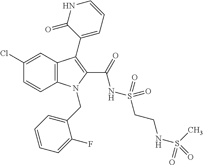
C1(Cl)=CC2=C(C=C1)N(CC1=CC=CC=C1F)C(C(=O)NS(=O)(=O)CCNS(C)(=O)=O)=C2C1=CC=CNC1=O
